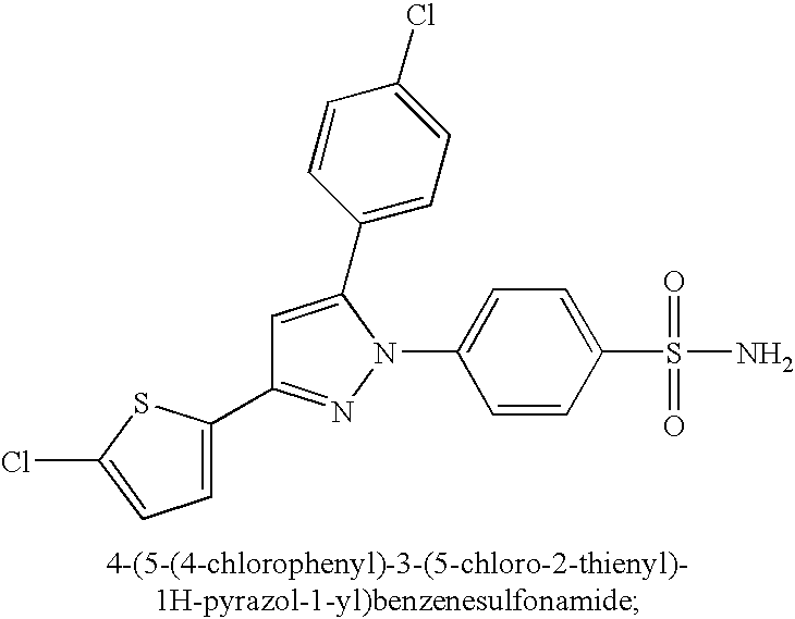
C1=CC(S(N)(=O)=O)=CC=C1N1C(C2=CC=C(Cl)C=C2)=CC(C2=CC=C(Cl)S2)=N1
